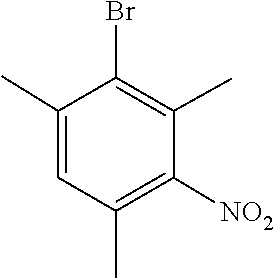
C1(Br)=C(C)C([NO2])=C(C)C=C1C
